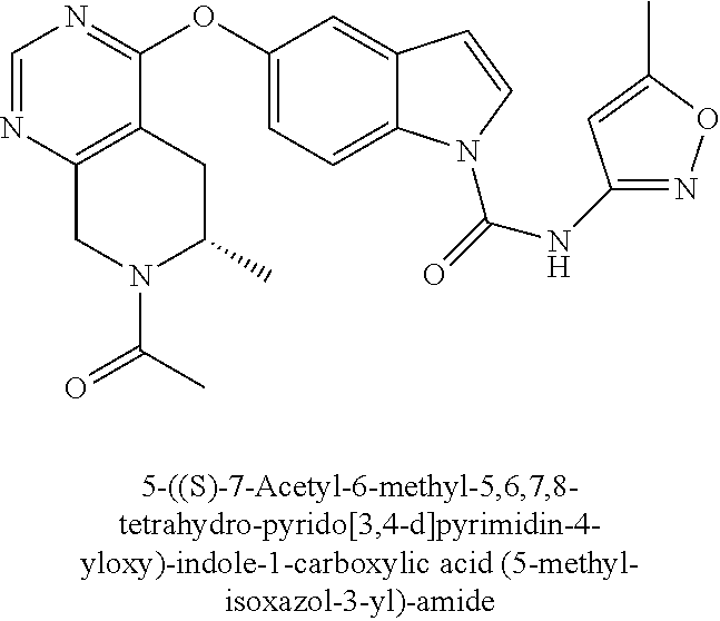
C1=NC2=C(C(OC3=CC=C4C(=C3)C=CN4C(=O)NC3=NOC(C)=C3)=N1)CC(C)N(C(C)=O)C2
